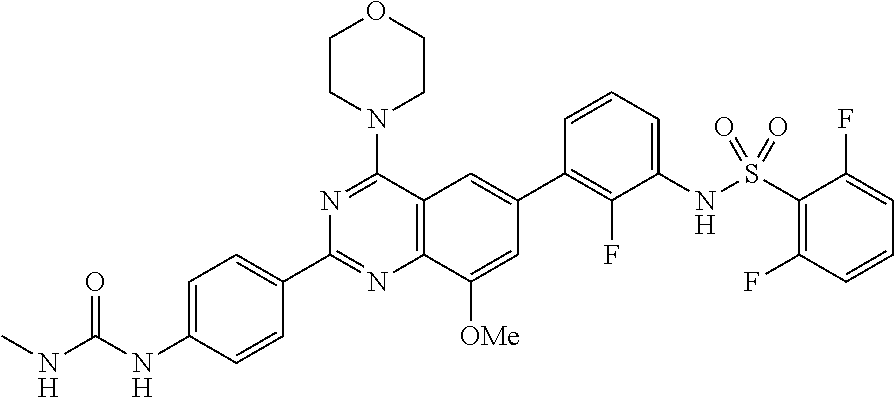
C12=C(C(N3CCOCC3)=NC(C3=CC=C(NC(NC)=O)C=C3)=N1)C=C(C1=C(F)C(NS(C3=C(F)C=CC=C3F)(=O)=O)=CC=C1)C=C2[OMe]
